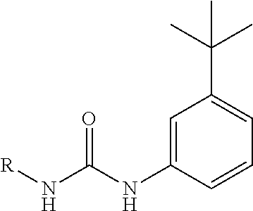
[R]NC(NC1=CC(C(C)(C)C)=CC=C1)=O
